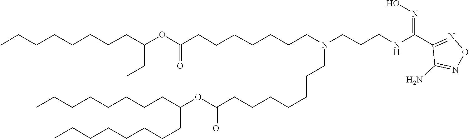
C(C(=O)OC(CCCCCCCC)CCCCCCCC)CCCCCCN(CCCNC(=NO)C1=NON=C1N)CCCCCCCC(=O)OC(CC)CCCCCCCC
